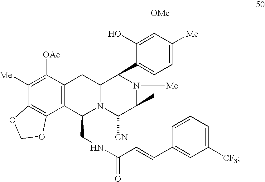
C1([Me])=C([OAc])C2=C(C3=C1OCO3)C(CNC(C=CC1=CC([CF3])=CC=C1)=O)N1C(C2)C2N([Me])C(C1[CN])CC1=C2C(O)=C([OMe])C([Me])=C1
